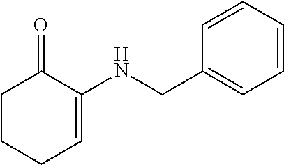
C1CCC=C(NCC2=CC=CC=C2)C1=O
